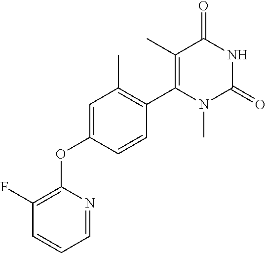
C1(C)=C(C2=C(C)C=C(OC3=C(F)C=CC=N3)C=C2)N(C)C(=O)NC1=O
